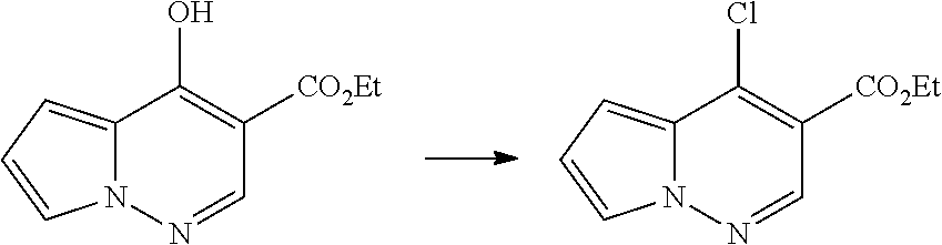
N12C(=CC=C1)C(Cl)=C([CO2Et])C=N2.N12C(=CC=C1)C(O)=C([CO2Et])C=N2
